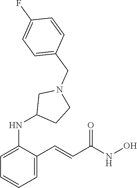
C1=C(NC2CCN(CC3=CC=C(F)C=C3)C2)C(C=CC(NO)=O)=CC=C1
